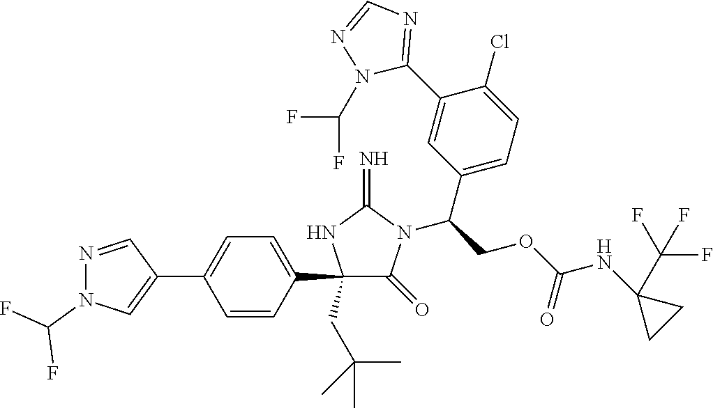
C1(C2=CC=C(C3=CN(C(F)F)N=C3)C=C2)(CC(C)(C)C)C(=O)N(C(COC(NC2(C(F)(F)F)CC2)=O)C2=CC=C(Cl)C(C3=NC=NN3C(F)F)=C2)C(=N)N1
